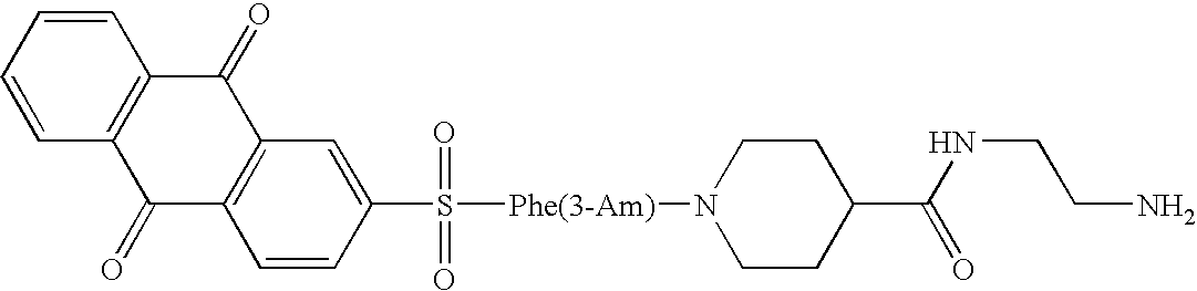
C1=CC=CC2=C1C(=O)C1=C(C2=O)C=CC(S([Phe(3-Am)]N2CCC(C(NCCN)=O)CC2)(=O)=O)=C1
